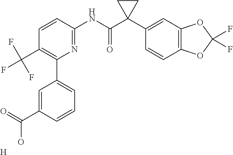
C1=CC(NC(C2(C3=CC4=C(C=C3)OC(F)(F)O4)CC2)=O)=NC(C2=CC=CC(C(=O)O)=C2)=C1C(F)(F)F.[H]
